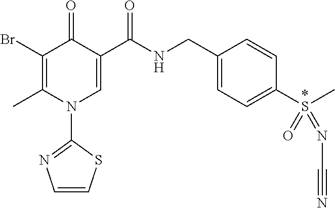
C1(Br)=C(C)N(C2=NC=CS2)C=C(C(NCC2=CC=C(S(=O)(=NC#N)C)C=C2)=O)C1=O
